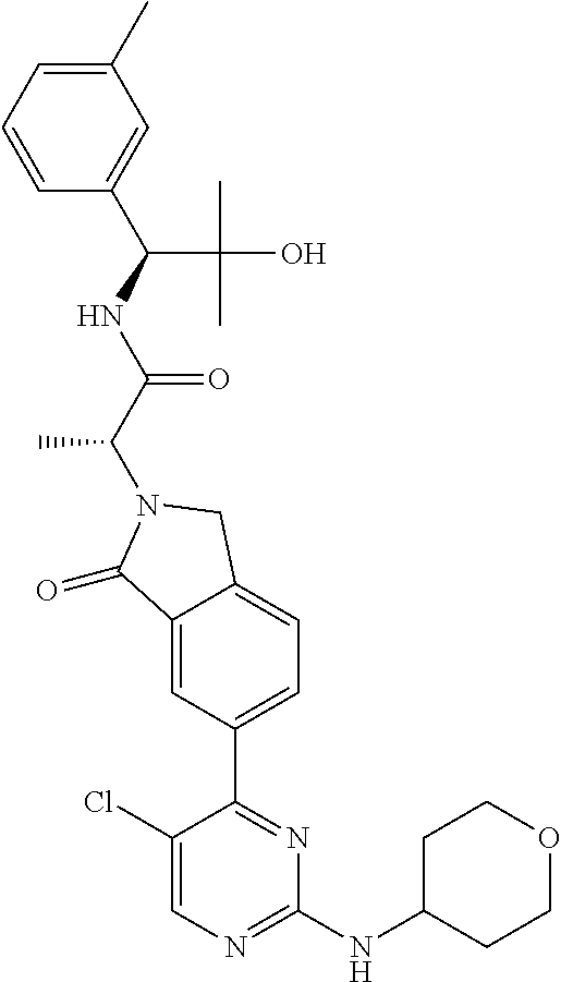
C1(=O)C2=CC(C3=NC(NC4CCOCC4)=NC=C3Cl)=CC=C2CN1C(C(NC(C1=CC(C)=CC=C1)C(C)(C)O)=O)C
